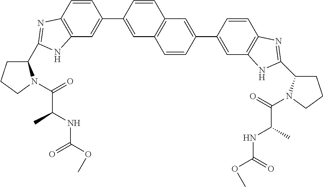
C1(C2=NC3=C(C=C(C4=CC5=C(C=C4)C=C(C4=CC6=C(C=C4)N=C(C4CCCN4C(C(NC(=O)OC)C)=O)N6)C=C5)C=C3)N2)CCCN1C(C(NC(=O)OC)C)=O
